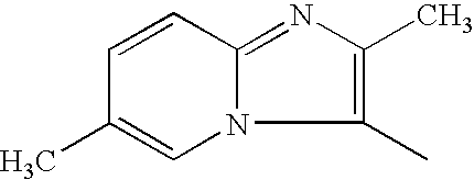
C1(C)=CN2C(=NC(C)=C2C)C=C1
